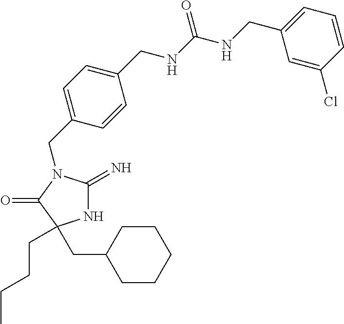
N1C(=N)N(CC2=CC=C(CNC(NCC3=CC=CC(Cl)=C3)=O)C=C2)C(=O)C1(CCCC)CC1CCCCC1
